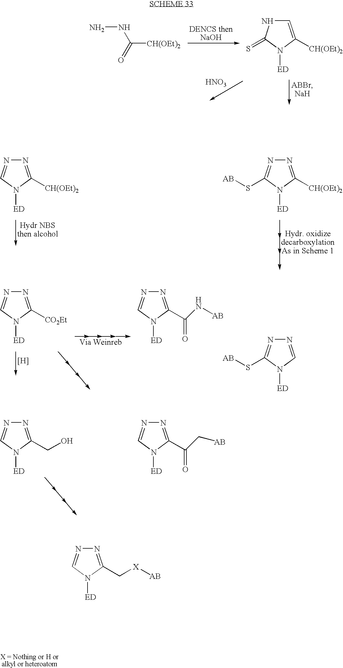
[HNO3].NNC(=O)[CH(OEt)2].N1([ED])C([CH(OEt)2])=CNC1=S.N1([ED])C([CH(OEt)2])=NN=C1.N1([ED])C([CH(OEt)2])=NN=C1S[AB].N1([ED])C([CO2Et])=NN=C1.[H].N1([ED])C(C(N[AB])=O)=NN=C1.N1([ED])C=NN=C1S[AB].N1([ED])C(CO)=NN=C1.N1([ED])C(C(C[AB])=O)=NN=C1.N1([ED])C(C[X][AB])=NN=C1.[X = Nothing or H oralkyl or heteroatom]
